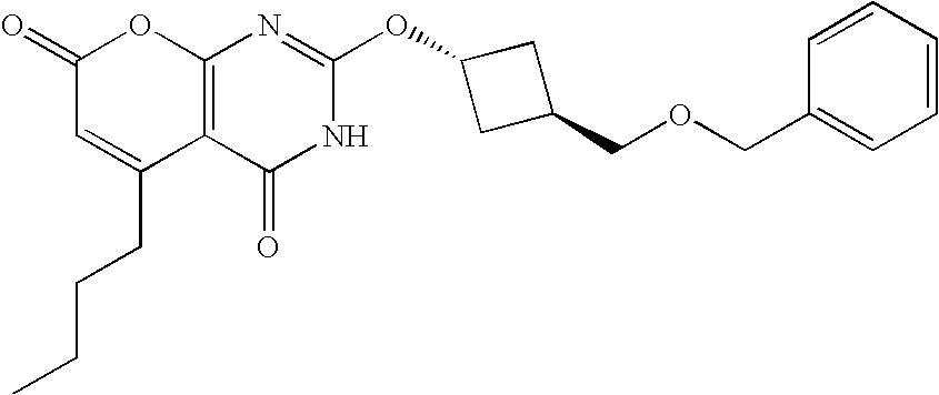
C12=C(C(=O)NC(OC3CC(COCC4=CC=CC=C4)C3)=N1)C(CCCC)=CC(=O)O2
